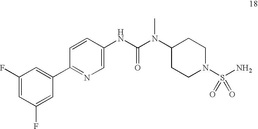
N(C(N(C1CCN(S(N)(=O)=O)CC1)C)=O)C1=CN=C(C2=CC(F)=CC(F)=C2)C=C1
